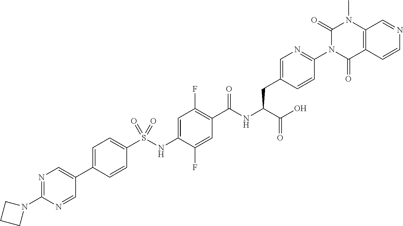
C1=C(C2=CN=C(N3CCC3)N=C2)C=CC(S(=O)(=O)NC2=CC(F)=C(C(=O)NC(C(O)=O)CC3=CN=C(N4C(=O)C5=C(N(C)C4=O)C=NC=C5)C=C3)C=C2F)=C1
